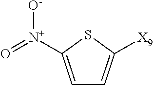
C1=C([N+](=O)[O-])SC([X9])=C1
